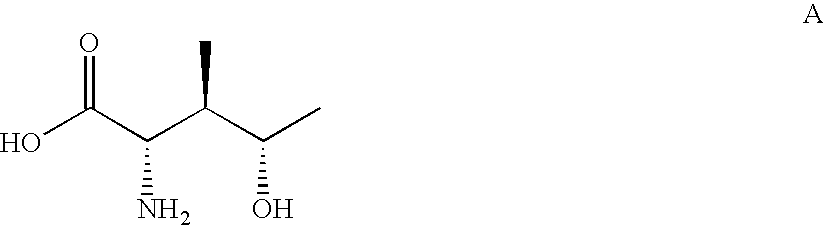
OC(C(C(C(C)O)C)N)=O
